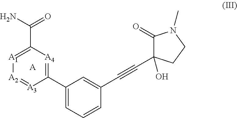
[A].C1(C2=CC=CC(C#CC3(O)C(=O)N(C)CC3)=C2)=[A4]C(C(N)=O)=[A1][A2]=[A3]1
